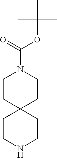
C1CC2(CCN1C(OC(C)(C)C)=O)CCNCC2
